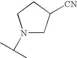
N1(C(C)C)CC([CN])CC1
